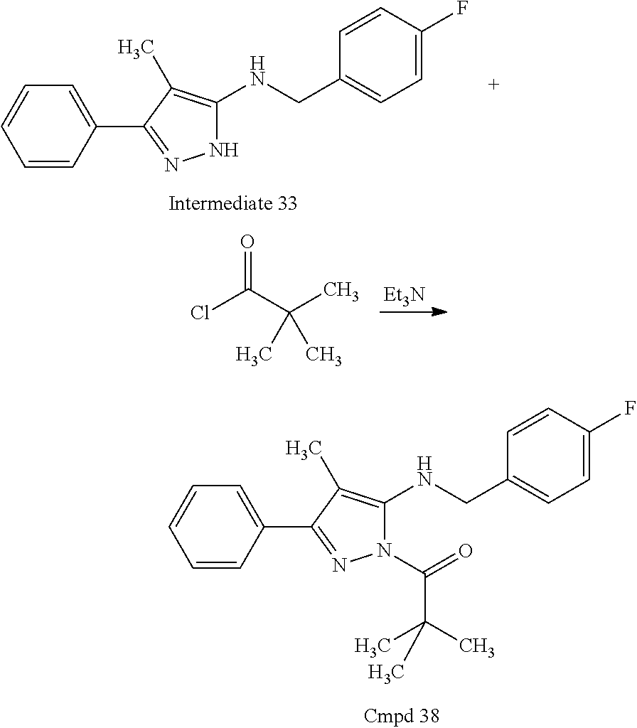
C1=CC(C2=NNC(NCC3=CC=C(F)C=C3)=C2C)=CC=C1.[Et3N].ClC(=O)C(C)(C)C.C1=CC(C2=NN(C(=O)C(C)(C)C)C(NCC3=CC=C(F)C=C3)=C2C)=CC=C1
